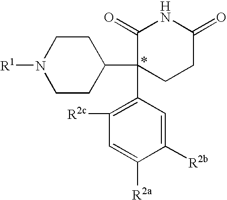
[R1]N1CCC(C2(C3=C([R2c])C=C([R2a])C([R2b])=C3)CCC(=O)NC2=O)CC1
